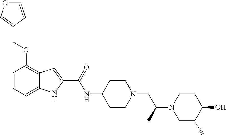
C1=CC(COC2=C3C(=CC=C2)NC(C(=O)NC2CCN(CC(C)N4CC(C)C(O)CC4)CC2)=C3)=CO1
